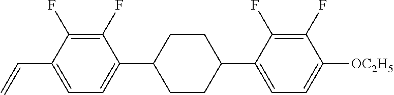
C1(F)=C(F)C(C=C)=CC=C1C1CCC(C2=CC=C([OC2H5])C(F)=C2F)CC1
